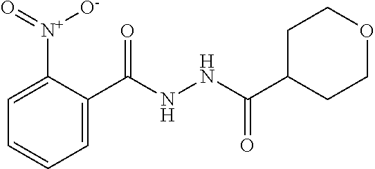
C1=C([N+](=O)[O-])C(C(NNC(C2CCOCC2)=O)=O)=CC=C1
